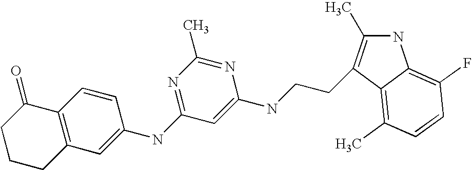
N1C(C)=C(CCNC2=CC(NC3=CC4=C(C=C3)C(=O)CCC4)=NC(C)=N2)C2=C(C)C=CC(F)=C12
